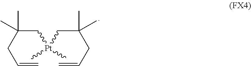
C(C(CC=C)(C)C)[Pt](CC(CC=C)(C)C)(C)C
